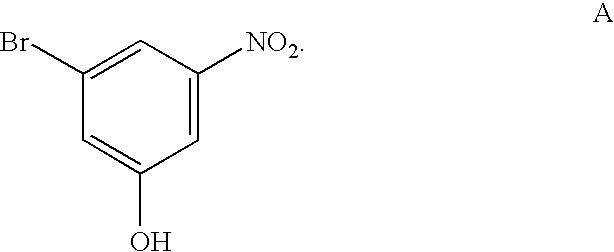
C1=C([NO2])C=C(Br)C=C1O
